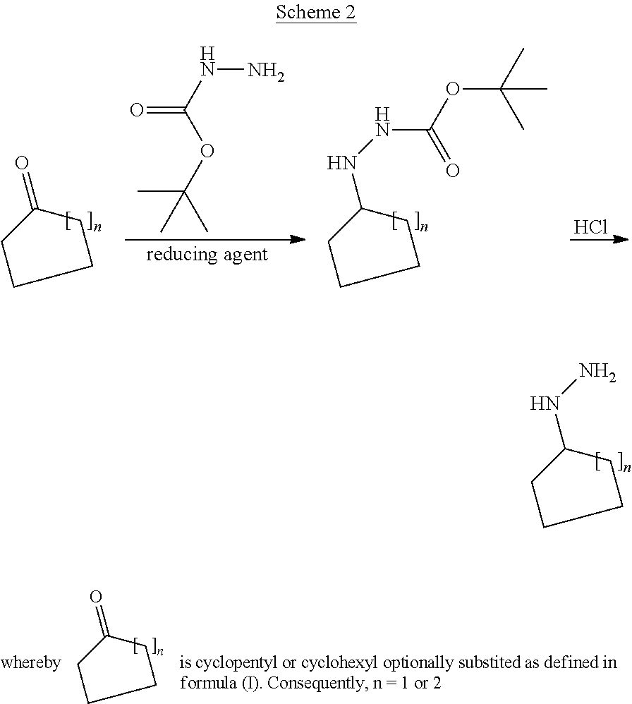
C1CCCC1NN.C1CCCC1=O.O=C(NN)OC(C)(C)C.[reducing agent].C1CCCC1NNC(OC(C)(C)C)=O.Cl.C1CCCC1=O
